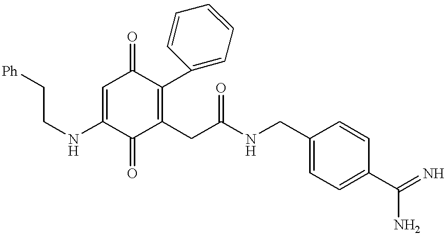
C1=C(NCC[Ph])C(=O)C(CC(NCC2=CC=C(C(=N)N)C=C2)=O)=C(C2=CC=CC=C2)C1=O
